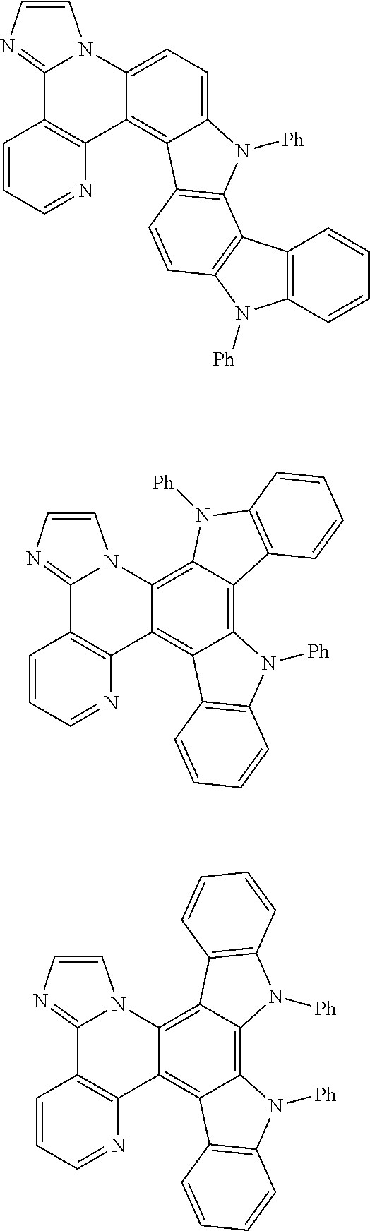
C12=CC=C3C(=C1C1=C(N2[Ph])C2=C(C=C1)N([Ph])C1=C2C=CC=C1)C1=C(C2=NC=CN32)C=CC=N1.C12=C3C(=C4C(=C1C1=C(N2[Ph])C=CC=C1)C1=C(C2=NC=CN42)C=CC=N1)N([Ph])C1=C3C=CC=C1.C12=C3C(=C4C(=C1C1=C(N2[Ph])C=CC=C1)C1=C(C2=NC=CN42)C=CC=N1)C1=C(N3[Ph])C=CC=C1
